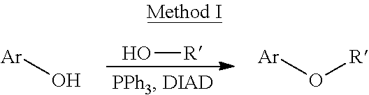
[Ar]O.[Ar]O[R].O[R]
